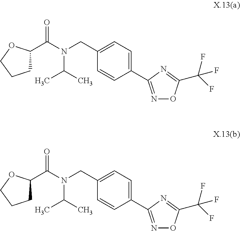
N1=C(C2=CC=C(CN(C(C3CCCO3)=O)C(C)C)C=C2)N=C(C(F)(F)F)O1.N1=C(C2=CC=C(CN(C(C3CCCO3)=O)C(C)C)C=C2)N=C(C(F)(F)F)O1
